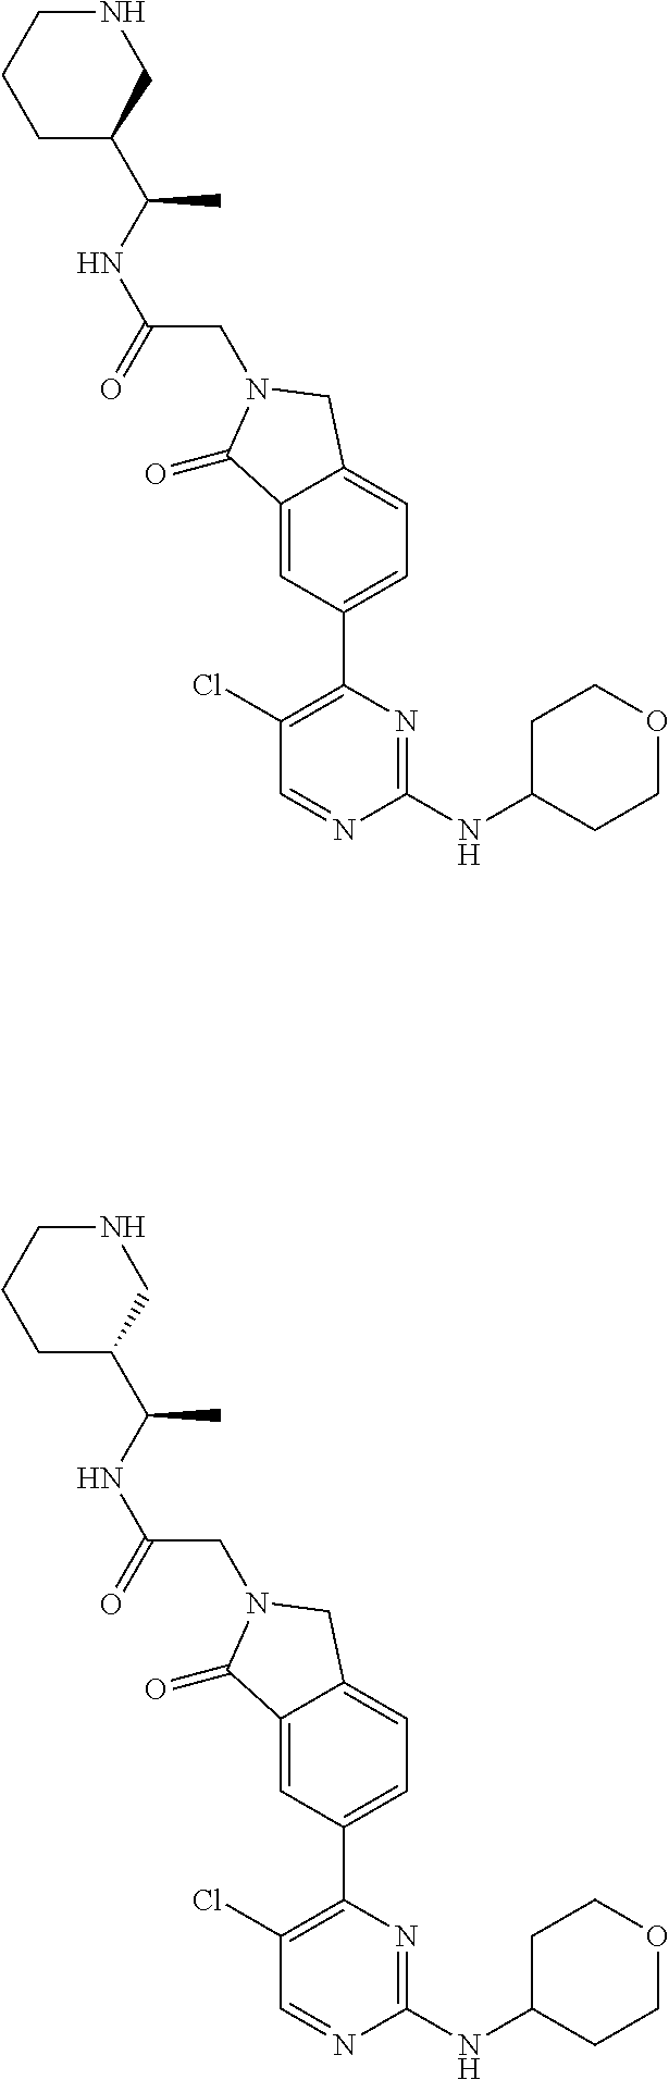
C1(Cl)=C(C2=CC=C3C(=C2)C(=O)N(CC(NC(C2CNCCC2)C)=O)C3)N=C(NC2CCOCC2)N=C1.C1(Cl)=C(C2=CC=C3C(=C2)C(=O)N(CC(NC(C2CNCCC2)C)=O)C3)N=C(NC2CCOCC2)N=C1
